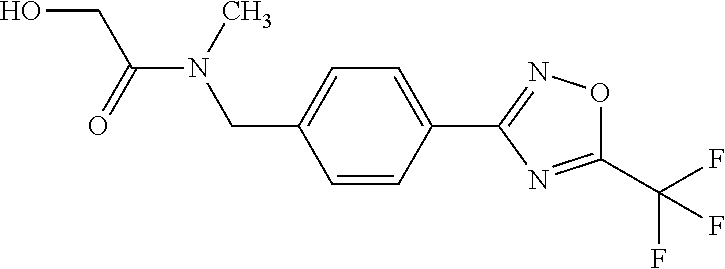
C1=CC(C2=NOC(C(F)(F)F)=N2)=CC=C1CN(C)C(=O)CO
